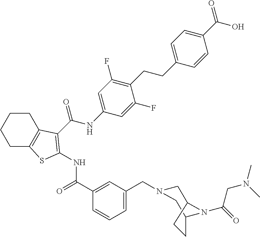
C1C2=C(CCC1)C(C(NC1=CC(F)=C(CCC3=CC=C(C(O)=O)C=C3)C(F)=C1)=O)=C(NC(C1=CC(CN3CC4CCC(C3)N4C(=O)CN(C)C)=CC=C1)=O)S2
